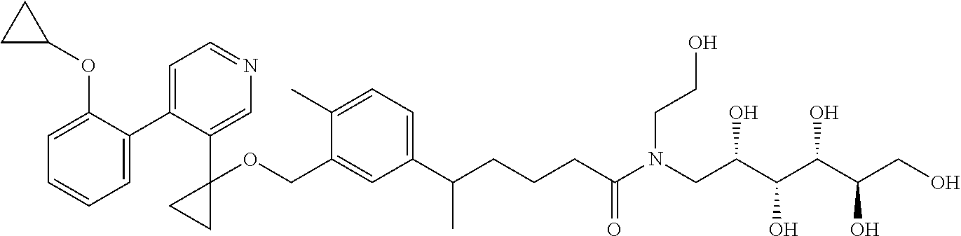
C1(C2=CC=NC=C2C2(OCC3=CC(C(CCCC(N(CC(C(C(C(CO)O)O)O)O)CCO)=O)C)=CC=C3C)CC2)=CC=CC=C1OC1CC1
